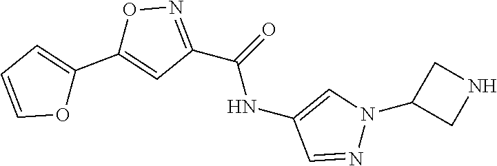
C1(C(=O)NC2=CN(C3CNC3)N=C2)=NOC(C2=CC=CO2)=C1
